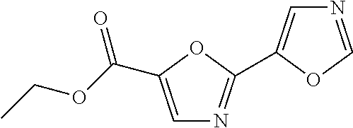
C1=C(C(OCC)=O)OC(C2=CN=CO2)=N1
